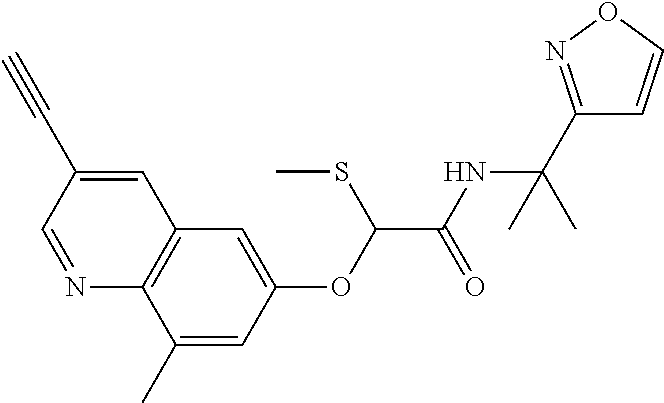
N1=CC(C#C)=CC2=C1C(C)=CC(OC(C(NC(C1=NOC=C1)(C)C)=O)SC)=C2
